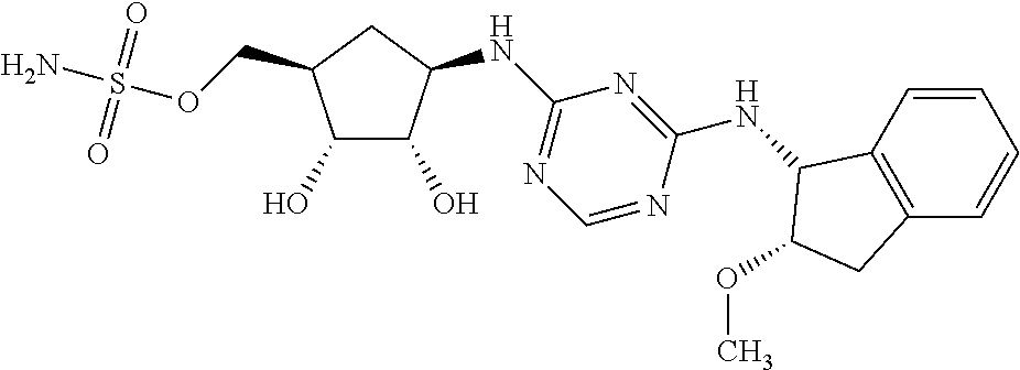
C1(O)C(COS(N)(=O)=O)CC(NC2=NC=NC(NC3C4=C(C=CC=C4)CC3OC)=N2)C1O
